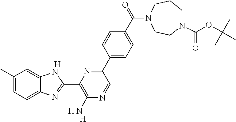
C1(C)=CC=C2C(=C1)NC(C1=C(N)N=CC(C3=CC=C(C(N4CCN(C(OC(C)(C)C)=O)CCC4)=O)C=C3)=N1)=N2.[H].[H].[H]
